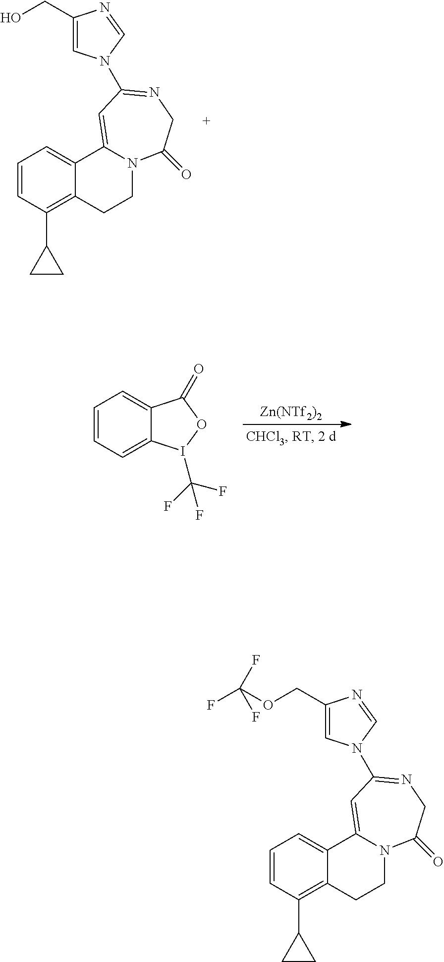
C1=CC(C2CC2)=C2C(=C1)C1=CC(N3C=C(CO)N=C3)=NCC(=O)N1CC2.C1=CC=C2C(=C1)C(=O)OI2C(F)(F)F.[Zn(NTf2)2].C1=CC(C2CC2)=C2C(=C1)C1=CC(N3C=C(COC(F)(F)F)N=C3)=NCC(=O)N1CC2
